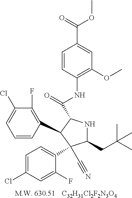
C1=CC(C2C(C(=O)NC3=C(OC)C=C(C(OC)=O)C=C3)NC(CC(C)(C)C)C2(C2=CC=C(Cl)C=C2F)C#N)=C(F)C(Cl)=C1.[C32H31Cl2F2N3O4]
